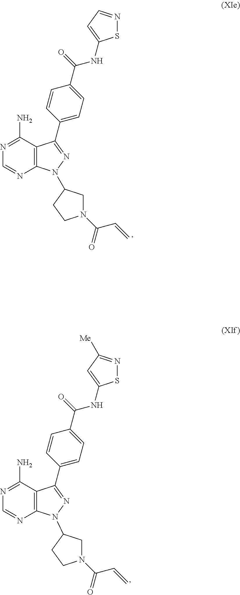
C12=C(C(N)=NC=N1)C(C1=CC=C(C(=O)NC3=CC=NS3)C=C1)=NN2C1CN(C(C=C)=O)CC1.C12=C(C(N)=NC=N1)C(C1=CC=C(C(=O)NC3=CC([Me])=NS3)C=C1)=NN2C1CN(C(C=C)=O)CC1
